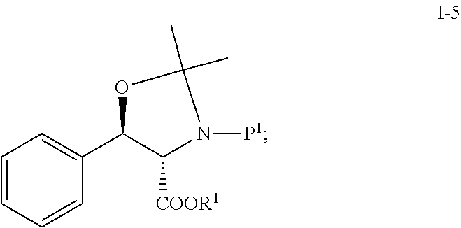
C1=CC=CC(C2C([COOR1])N([P1])C(C)(C)O2)=C1
